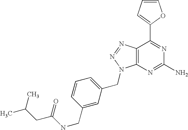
C1=CC=C(C2=NC(N)=NC3=C2N=NN3CC2=CC=CC(CNC(CC(C)C)=O)=C2)O1
